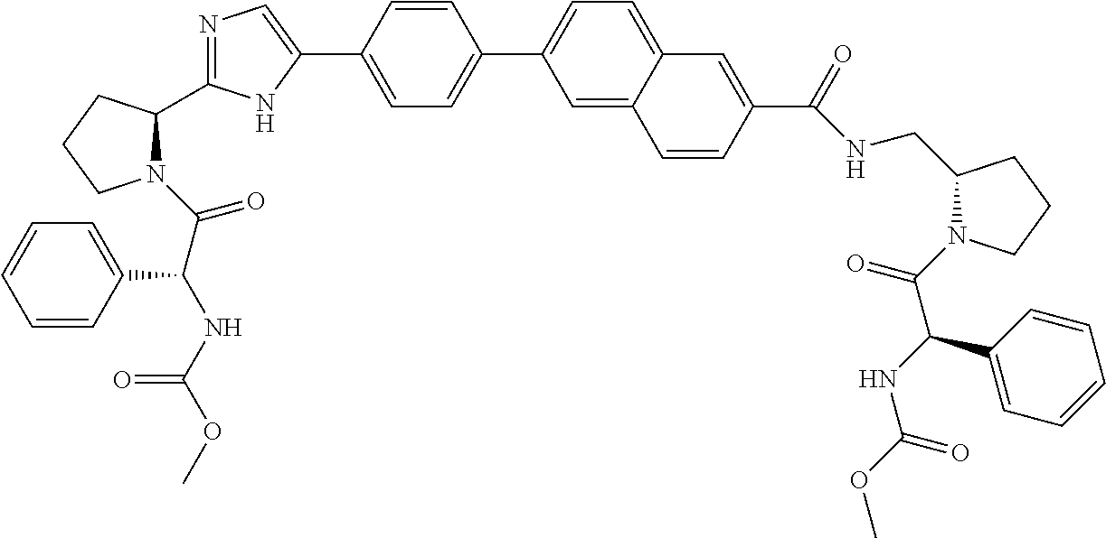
C1CCN(C(=O)C(C2=CC=CC=C2)NC(OC)=O)C1C1=NC=C(C2=CC=C(C3=CC=C4C(=C3)C=CC(C(NCC3CCCN3C(=O)C(NC(OC)=O)C3=CC=CC=C3)=O)=C4)C=C2)N1
